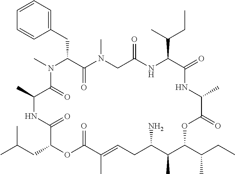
C1=CC=C(CC2C(=O)N(C)CC(=O)NC(C(C)CC)C(=O)NC(C)C(=O)OC(C(C)CC)C(C)C(N)CC=C(C)C(=O)OC(CC(C)C)C(=O)NC(C)C(=O)N2C)C=C1
